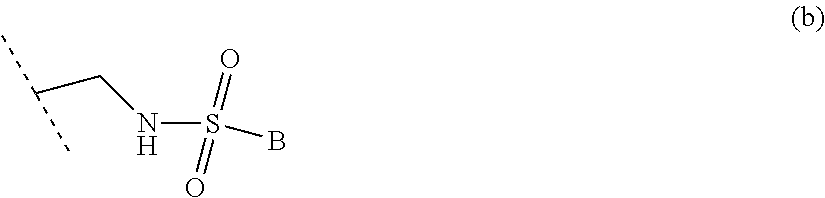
C(CNS(B)(=O)=O)(C)C
